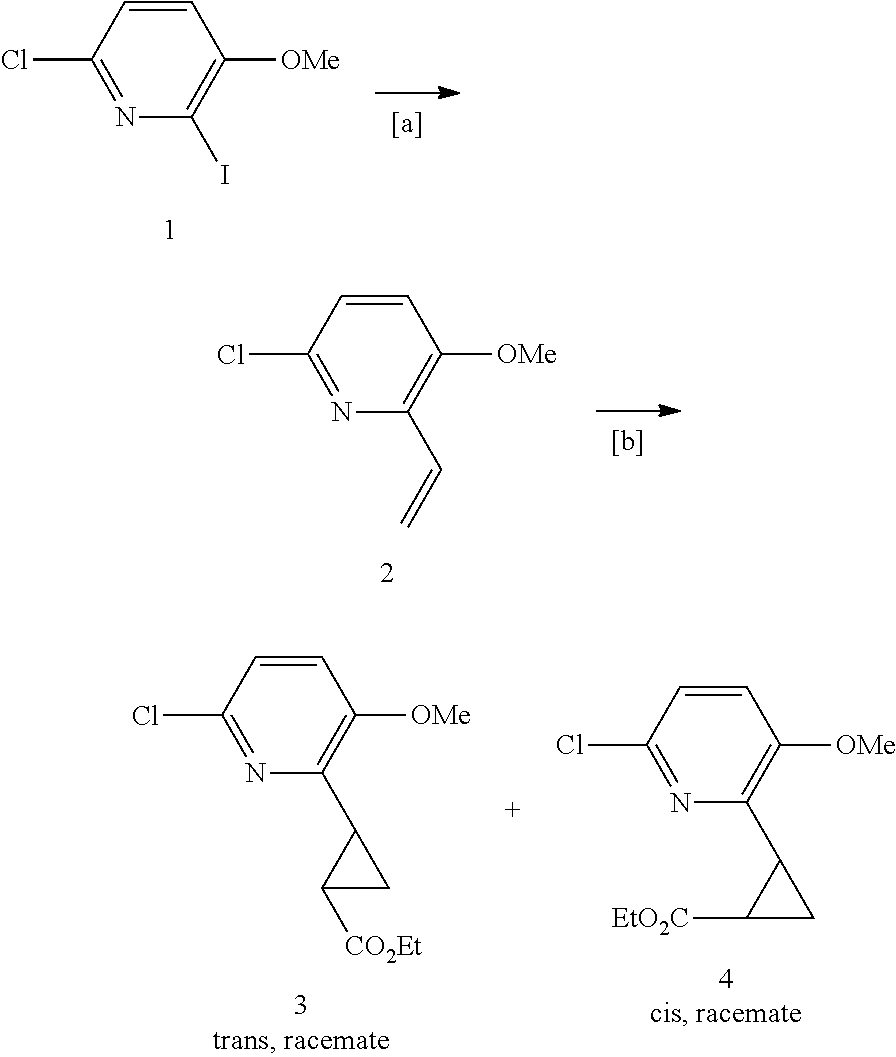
C1=CC(Cl)=NC(I)=C1[OMe].C1=CC(Cl)=NC(C=C)=C1[OMe].C1=CC(Cl)=NC(C2C([CO2Et])C2)=C1[OMe].C1=CC(Cl)=NC(C2C([EtO2C])C2)=C1[OMe]
